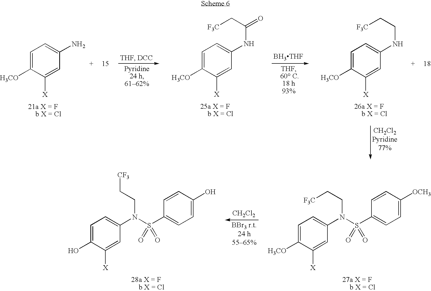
C1=C([H3CO])C([X])=CC(N(S(C2=CC=C([OCH3])C=C2)(=O)=O)CC[F3C])=C1.C1=C(O)C([X])=CC(N(S(C2=CC=C(O)C=C2)(=O)=O)CC[CF3])=C1.[CH2Cl2].C1=C([H3CO])C([X])=CC(NC(=O)C[F3C])=C1.C1=C([H3CO])C([X])=CC(N)=C1.[BH3THF].C1=C([H3CO])C([X])=CC(NCC[F3C])=C1
